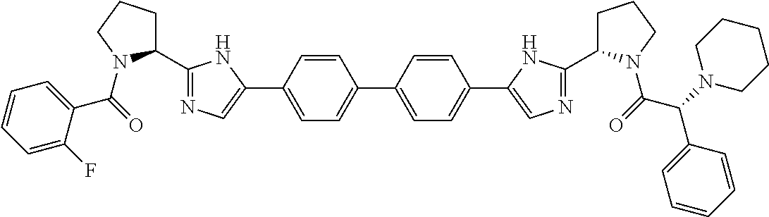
C1=CC(C2=CN=C(C3CCCN3C(C3=CC=CC=C3F)=O)N2)=CC=C1C1=CC=C(C2=CN=C(C3CCCN3C(C(C3=CC=CC=C3)N3CCCCC3)=O)N2)C=C1
